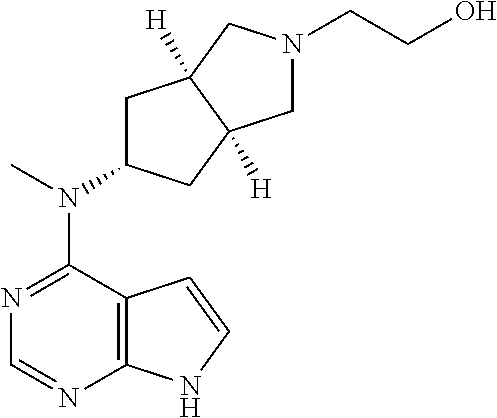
C12=C(N=CN=C1N(C)C1CC3([H])C([H])(C1)CN(CCO)C3)NC=C2
